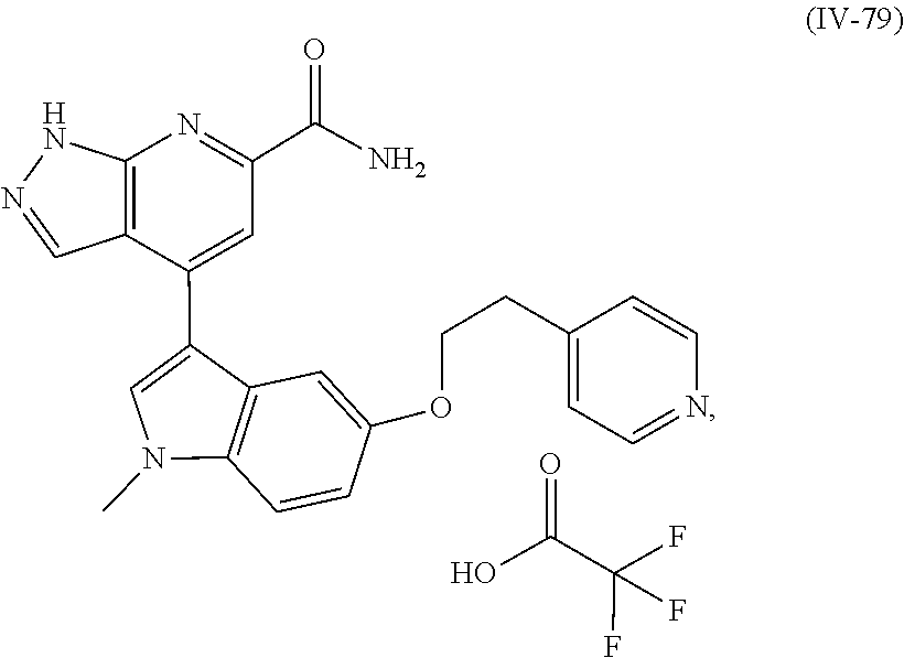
C1=CN=CC=C1CCOC1=CC2=C(C=C1)N(C)C=C2C1=CC(C(=O)N)=NC2=C1C=NN2.OC(C(F)(F)F)=O
